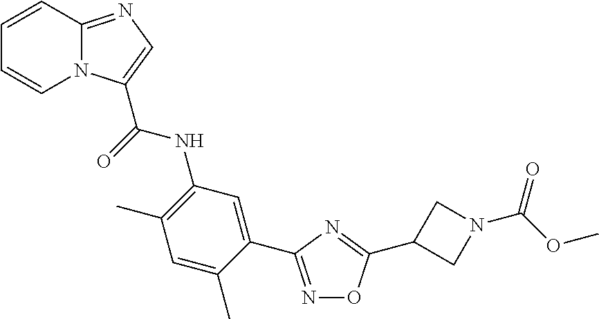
N1=C(C2=CC(NC(=O)C3=CN=C4N3C=CC=C4)=C(C)C=C2C)N=C(C2CN(C(=O)OC)C2)O1
